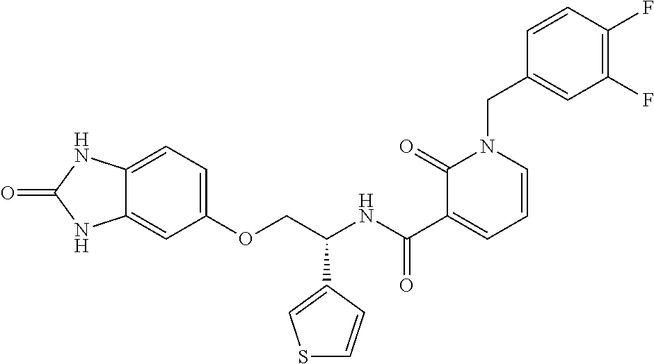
C12=CC=C(OCC(NC(C3=CC=CN(CC4=CC(F)=C(F)C=C4)C3=O)=O)C3=CSC=C3)C=C1NC(=O)N2
